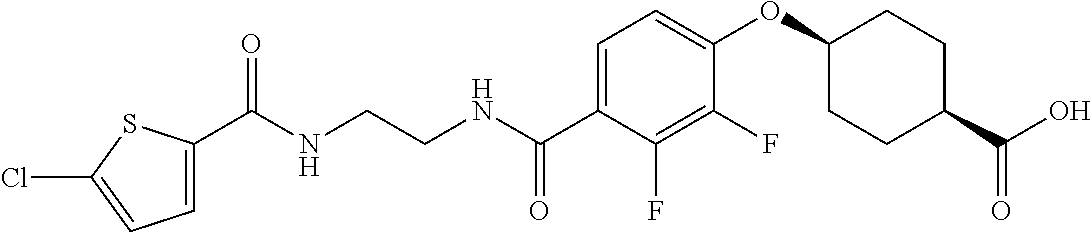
C(NCCNC(C1=CC=C(OC2CCC(C(O)=O)CC2)C(F)=C1F)=O)(=O)C1=CC=C(Cl)S1
